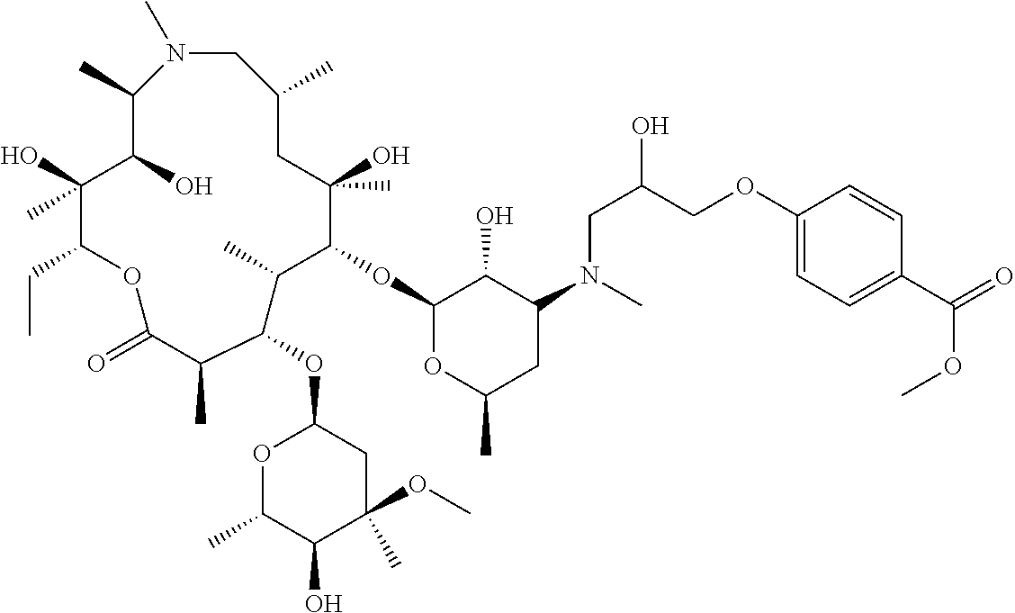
N1(C)CC(C)CC(O)(C)C(OC2OC(C)CC(N(CC(COC3=CC=C(C(=O)OC)C=C3)O)C)C2O)C(C)C(OC2OC(C)C(O)C(C)(OC)C2)C(C)C(=O)OC(CC)C(O)(C)C(O)C1C
